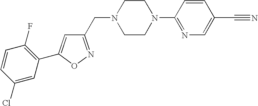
C1(Cl)=CC(C2=CC(CN3CCN(C4=NC=C(C#N)C=C4)CC3)=NO2)=C(F)C=C1
